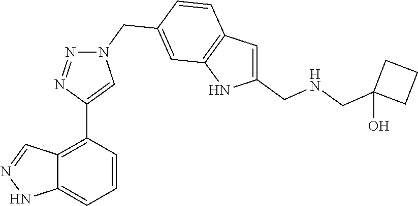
C12=C(C3=CN(CC4=CC5=C(C=C(CNCC6(O)CCC6)N5)C=C4)N=N3)C=CC=C1NN=C2
